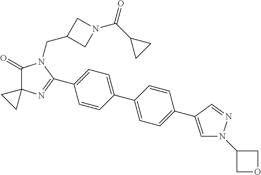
C1(=O)C2(N=C(C3=CC=C(C4=CC=C(C5=CN(C6COC6)N=C5)C=C4)C=C3)N1CC1CN(C(C3CC3)=O)C1)CC2
